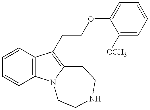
C1=CC2=C(C=C1)N1C(=C2CCOC2=CC=CC=C2[OCH3])CCNCC1
